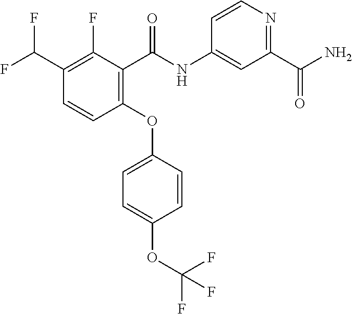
FC(C1=C(F)C(C(NC2=CC(C(=O)N)=NC=C2)=O)=C(OC2=CC=C(OC(F)(F)F)C=C2)C=C1)F
